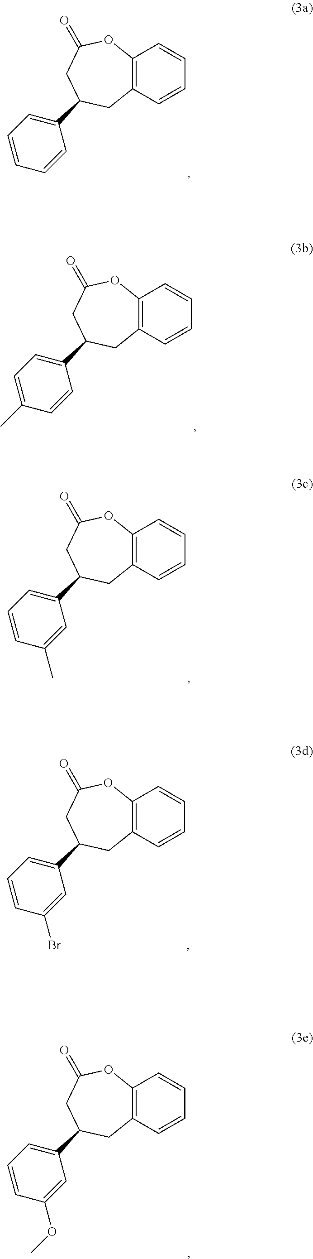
C12=C(C=CC=C1)CC(C1=CC=CC=C1)CC(=O)O2.C12=C(C=CC=C1)CC(C1=CC=C(C)C=C1)CC(=O)O2.C12=C(C=CC=C1)CC(C1=CC=CC(C)=C1)CC(=O)O2.C12=C(C=CC=C1)CC(C1=CC=CC(Br)=C1)CC(=O)O2.C12=C(C=CC=C1)CC(C1=CC=CC(OC)=C1)CC(=O)O2
